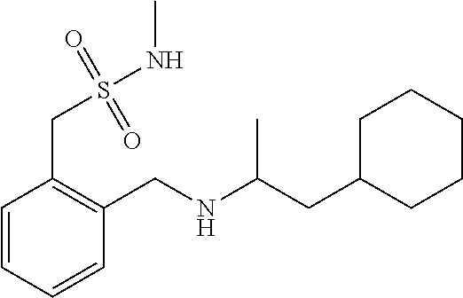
C1(CC(NCC2=C(CS(NC)(=O)=O)C=CC=C2)C)CCCCC1
